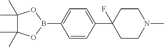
C1=C(B2OC(C)(C)C(C)(C)O2)C=CC(C2(F)CCN(C)CC2)=C1
